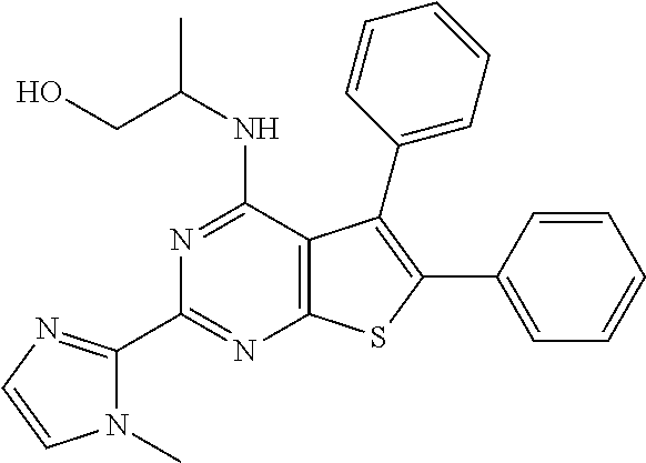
C1(C2=NC=CN2C)=NC2=C(C(NC(CO)C)=N1)C(C1=CC=CC=C1)=C(C1=CC=CC=C1)S2
